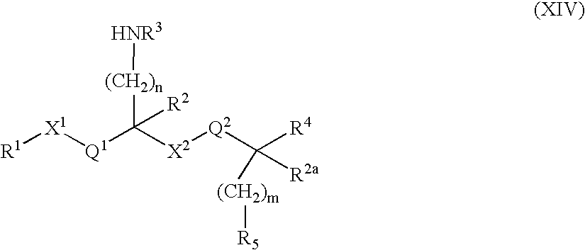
[R1][X1][Q1]C([(CH2)n][HNR3])([R2])[X2][Q2]C([R4])([R2a])[(CH2)m][R5]
